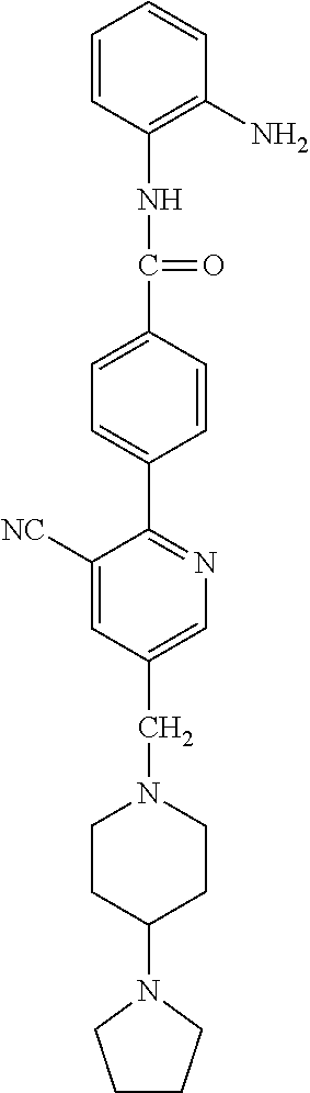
C1=CC(NC(C2=CC=C(C3=NC=C(CN4CCC(N5CCCC5)CC4)C=C3[NC])C=C2)=O)=C(N)C=C1
